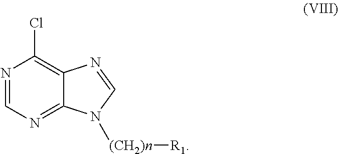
C1(Cl)=C2C(=NC=N1)N([(CH2)n][R1])C=N2
